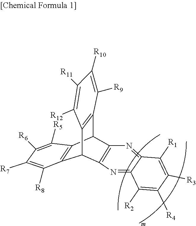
C12C3=C(C(C4=C1C([R12])=C([R11])C([R10])=C4[R9])C1=C2N=C2C(=N1)C([R1])=C([R3])C([R4])=C2[R2])C([R5])=C([R6])C([R7])=C3[R8]
